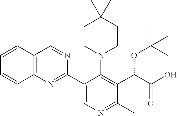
C12=C(N=C(C3=CN=C(C)C(C(OC(C)(C)C)C(=O)O)=C3N3CCC(C)(C)CC3)N=C1)C=CC=C2
